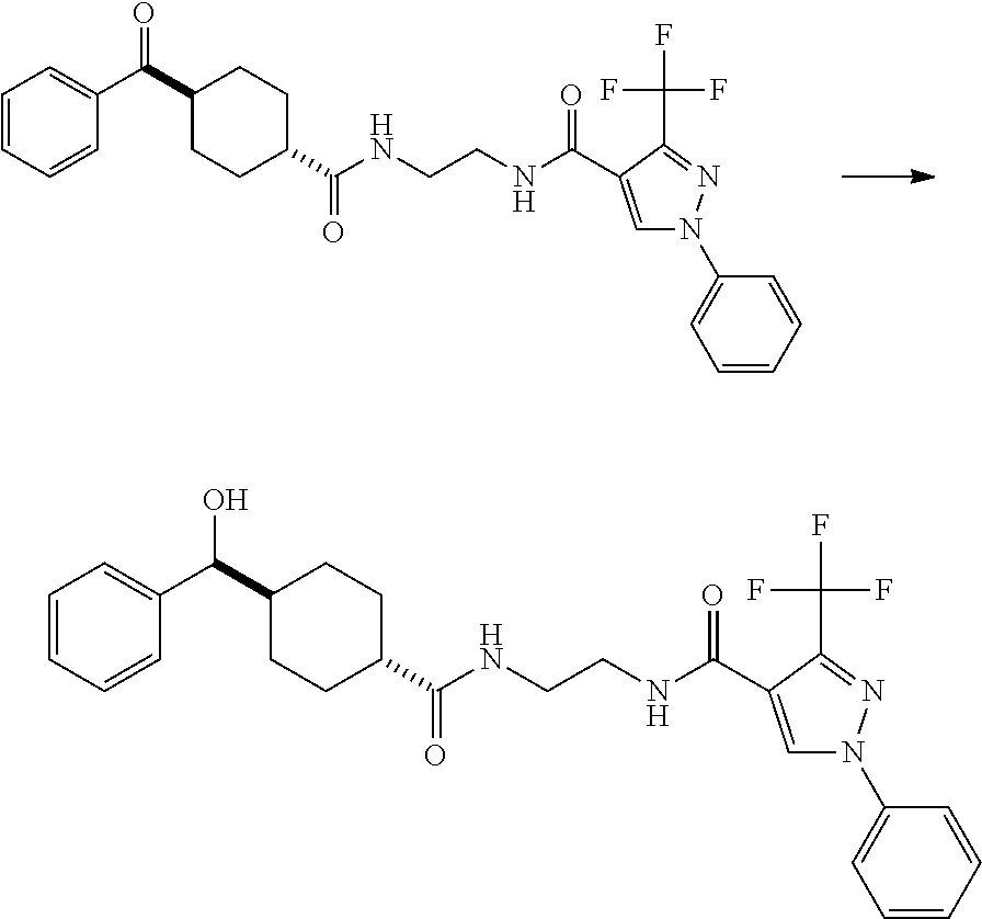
C(NCCNC(=O)C1=CN(C2=CC=CC=C2)N=C1C(F)(F)F)(=O)C1CCC(C(C2=CC=CC=C2)=O)CC1.C(NCCNC(=O)C1=CN(C2=CC=CC=C2)N=C1C(F)(F)F)(=O)C1CCC(C(C2=CC=CC=C2)O)CC1
